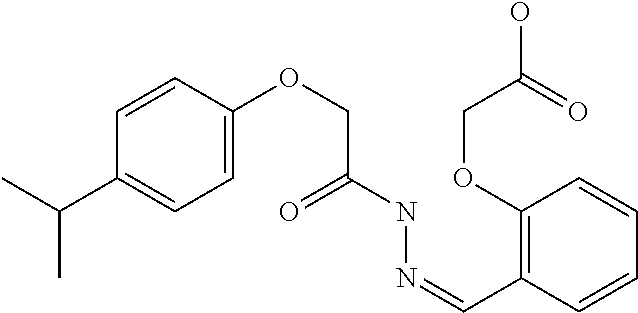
C1=CC(OCC(=O)NN=CC2=C(OCC(=O)O)C=CC=C2)=CC=C1C(C)C
